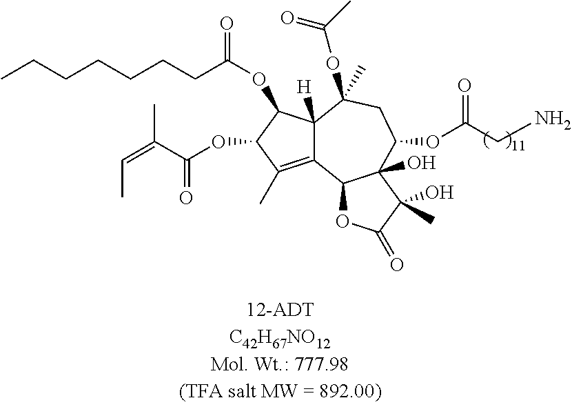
C12=C(C)C(OC(C(=CC)C)=O)C(OC(CCCCCCC)=O)C1([H])C(OC(C)=O)(C)CC(OC(CN)=O)C1(O)C2OC(=O)C1(C)O
